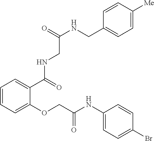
C1=CC=C(OCC(NC2=CC=C(Br)C=C2)=O)C(C(NCC(NCC2=CC=C([Me])C=C2)=O)=O)=C1
